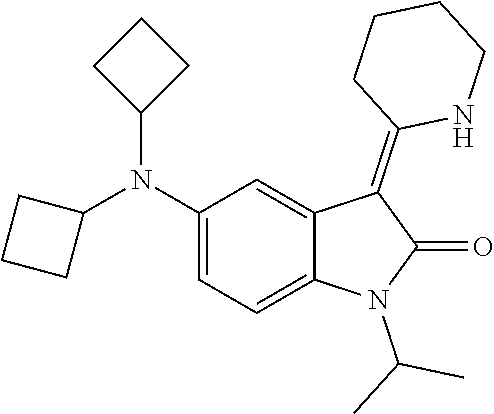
C1(N(C2CCC2)C2CCC2)=CC=C2C(=C1)C(=C1NCCCC1)C(=O)N2C(C)C
